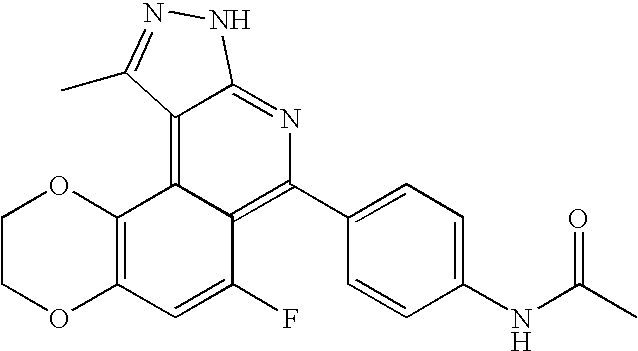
C12=C(C3=C4C(=NC(C5=CC=C(NC(C)=O)C=C5)=C3C(F)=C1)NN=C4C)OCCO2
